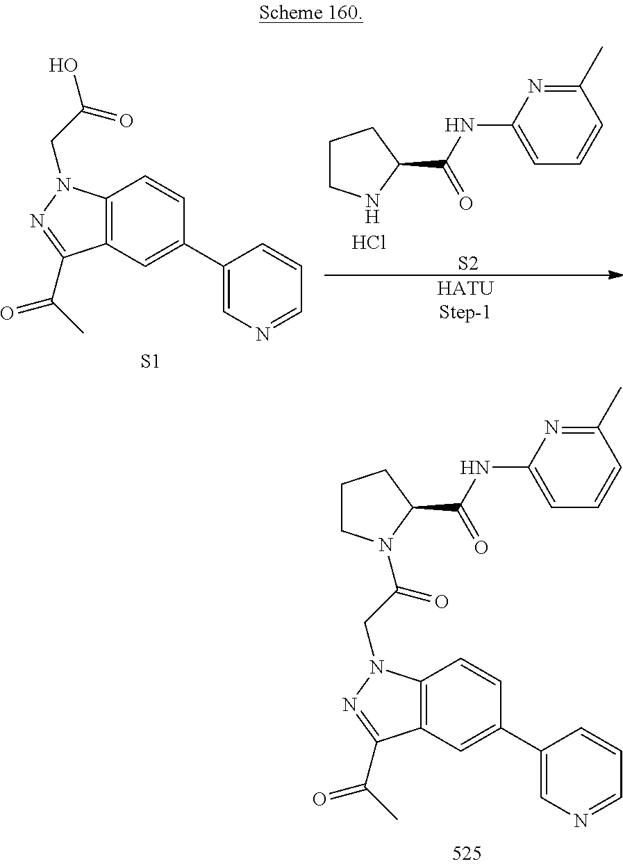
C1(C2=CC3=C(C=C2)N(CC(=O)N2CCCC2C(=O)NC2=CC=CC(C)=N2)N=C3C(=O)C)=CN=CC=C1.C1CNC(C(NC2=CC=CC(C)=N2)=O)C1.Cl.[S2].C1(C2=CC3=C(C=C2)N(CC(O)=O)N=C3C(=O)C)=CN=CC=C1.[S1].[HATUStep-1]
